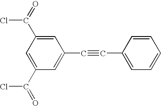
C1=C(C(=O)Cl)C=C(C(=O)Cl)C=C1C#CC1=CC=CC=C1
